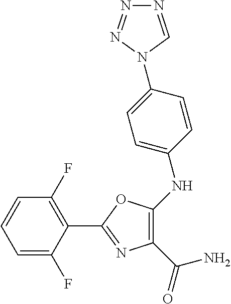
C1(C(=O)N)=C(NC2=CC=C(N3N=NN=C3)C=C2)OC(C2=C(F)C=CC=C2F)=N1
